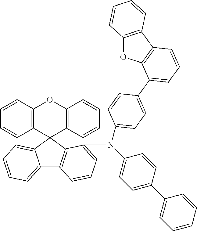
C1=CC2=C(C=C1)C1(C3=C(O2)C=CC=C3)C2=CC=CC=C2C2=C1C(N(C1=CC=C(C3=CC=CC=C3)C=C1)C1=CC=C(C3=CC=CC4=C3OC3=C4C=CC=C3)C=C1)=CC=C2
